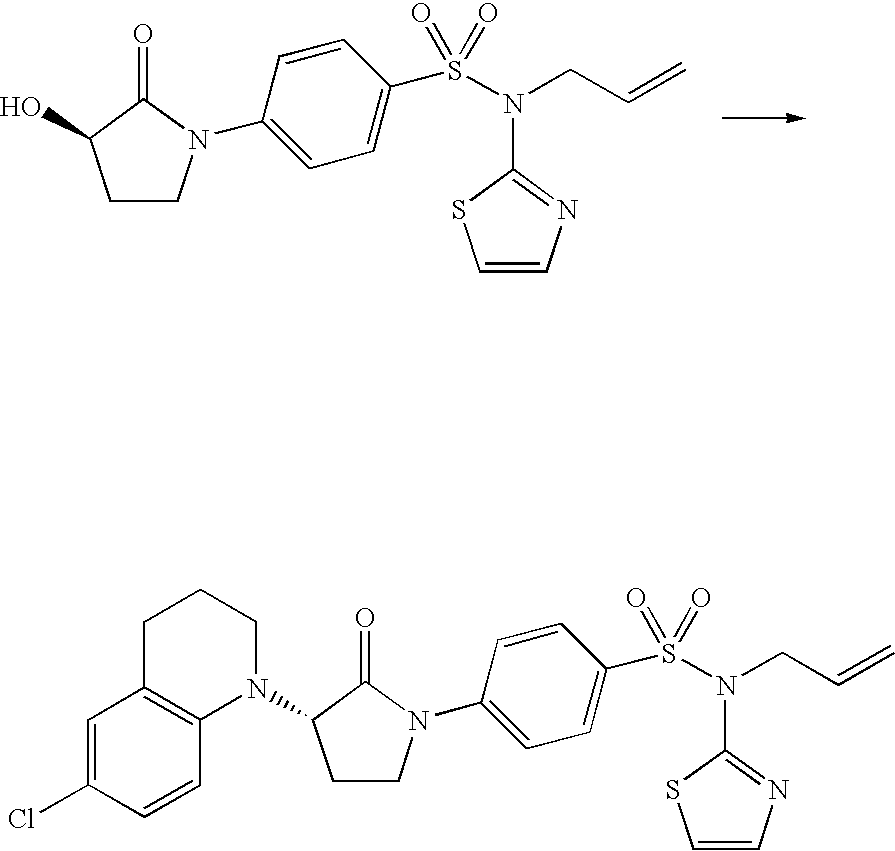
C1CC(O)C(=O)N1C1=CC=C(S(N(C2=NC=CS2)CC=C)(=O)=O)C=C1.C1CC(N2CCCC3=C2C=CC(Cl)=C3)C(=O)N1C1=CC=C(S(N(C2=NC=CS2)CC=C)(=O)=O)C=C1
